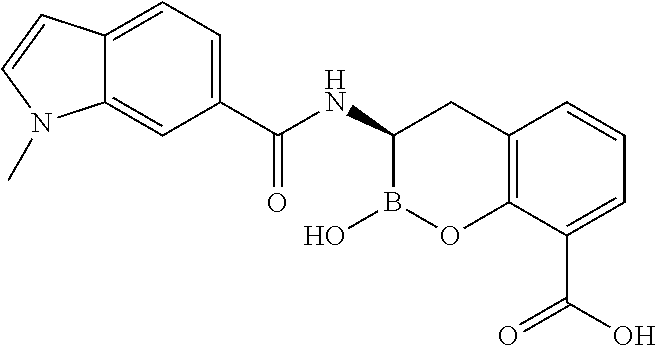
C1(C(NC2CC3=C(OB2O)C(C(O)=O)=CC=C3)=O)=CC=C2C(=C1)N(C)C=C2
